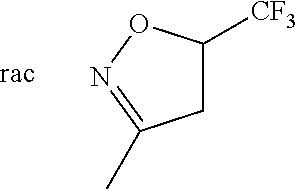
C1C([CF3])ON=C1C
